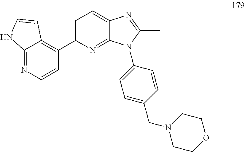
C12=NC=CC(C3=CC=C4C(=N3)N(C3=CC=C(CN5CCOCC5)C=C3)C(C)=N4)=C1C=CN2
